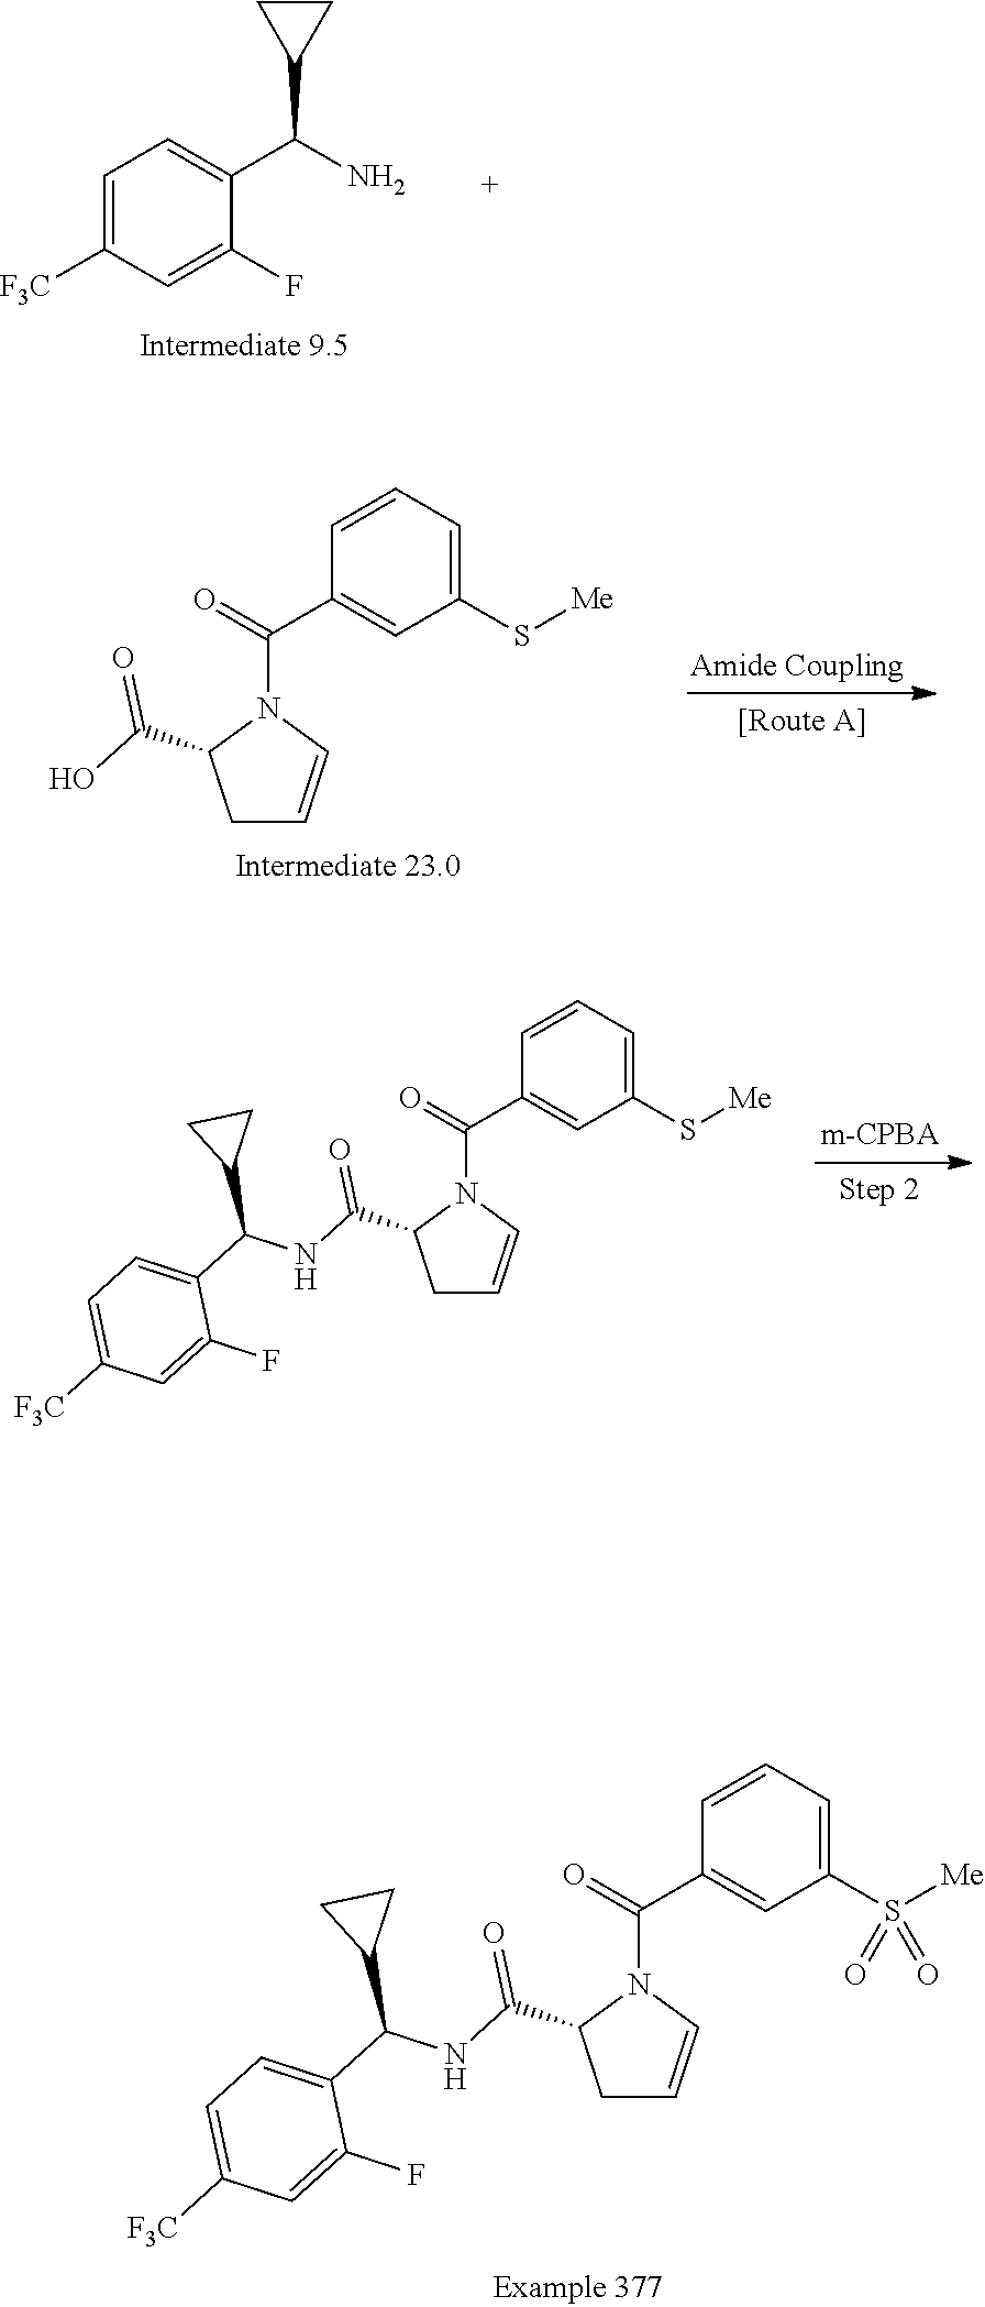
C1=C([F3C])C=C(F)C(C(N)C2CC2)=C1.C1C=CN(C(=O)C2=CC(S([Me])(=O)=O)=CC=C2)C1C(NC(C1=CC=C([F3C])C=C1F)C1CC1)=O.C1C=CN(C(=O)C2=CC(S[Me])=CC=C2)C1C(O)=O.C1C=CN(C(=O)C2=CC(S[Me])=CC=C2)C1C(NC(C1=CC=C([F3C])C=C1F)C1CC1)=O
